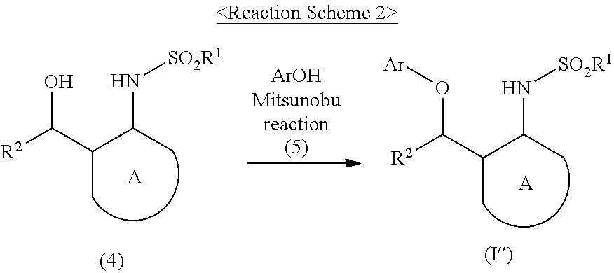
N(C(C(C)C(O[Ar])[R2])C)[SO2R1].[A].[ArOHMitsunobureaction].N(C(C(C)C(O)[R2])C)[SO2R1].[A]
